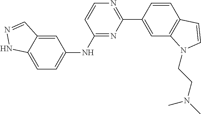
C1=CC(C2=NC=CC(NC3=CC=C4C(=C3)C=NN4)=N2)=CC2=C1C=CN2CCN(C)C
